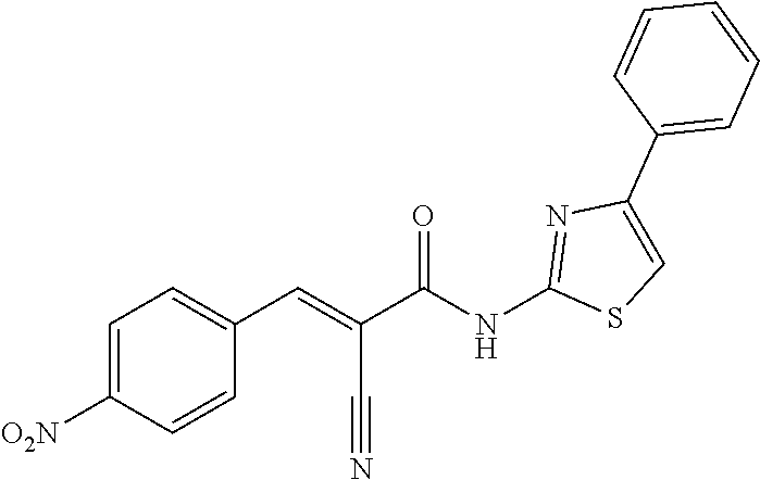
C1=CC=C(C2=CSC(NC(C(=CC3=CC=C([O2N])C=C3)C#N)=O)=N2)C=C1
